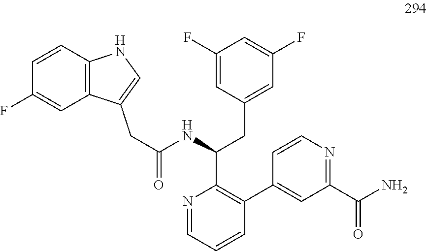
C12=C(C(CC(NC(CC3=CC(F)=CC(F)=C3)C3=C(C4=CC(C(N)=O)=NC=C4)C=CC=N3)=O)=CN1)C=C(F)C=C2
